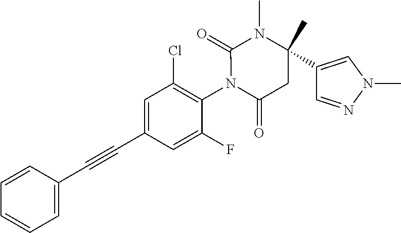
C1=CC(C#CC2=CC(Cl)=C(N3C(=O)CC(C4=CN(C)N=C4)(C)N(C)C3=O)C(F)=C2)=CC=C1
